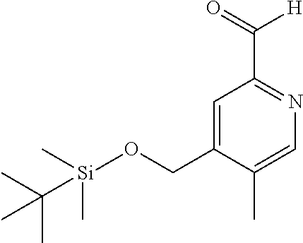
C1=C(CO[Si](C(C)(C)C)(C)C)C(C)=CN=C1C([H])=O
